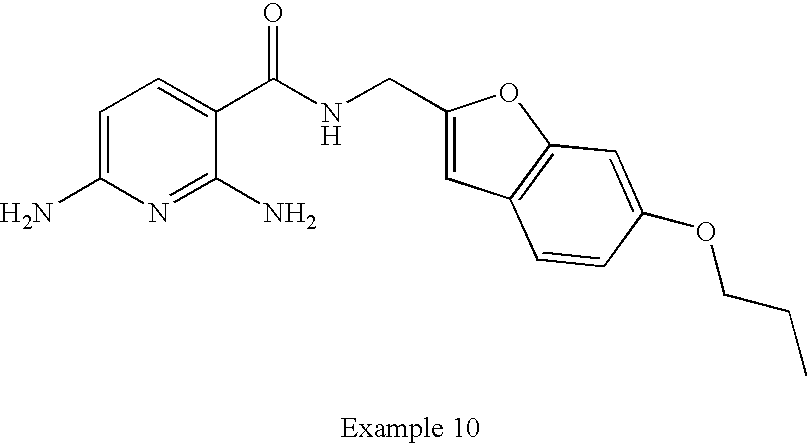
C1=C(N)N=C(N)C(C(NCC2=CC3=C(O2)C=C(OCCC)C=C3)=O)=C1
